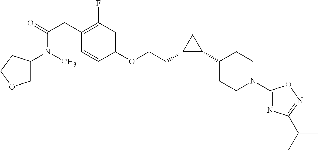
C1C(N(C)C(=O)CC2=C(F)C=C(OCCC3C(C4CCN(C5=NC(C(C)C)=NO5)CC4)C3)C=C2)CCO1
